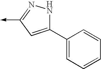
C1(C2=CC=CC=C2)=CC(->C)=NN1
